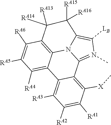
C12=N(C)C([LB])=C3N1C1=C(C([RA6])=C([RA5])C([RA4])=C1C1=C([RA3])C([RA2])=C([RA1])C([X]C)=C21)C([RA13])([RA14])C3([RA15])[RA16]
